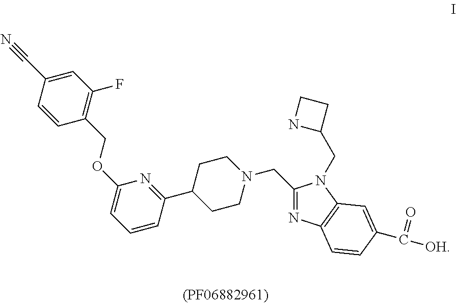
C1=CC(COC2=CC=CC(C3CCN(CC4=NC5=C(N4CC4CCN4)C=C(C([OH])=O)C=C5)CC3)=N2)=C(F)C=C1C#N
